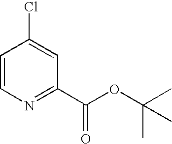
C1=CN=C(C(OC(C)(C)C)=O)C=C1Cl
